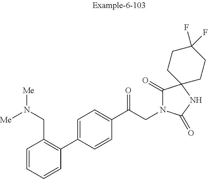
C1=CC(CN([Me])[Me])=C(C2=CC=C(C(CN3C(=O)C4(NC3=O)CCC(F)(F)CC4)=O)C=C2)C=C1
